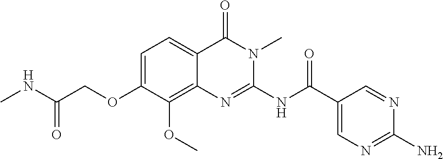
C1=C(OCC(NC)=O)C(OC)=C2C(=C1)C(=O)N(C)C(NC(C1=CN=C(N)N=C1)=O)=N2
